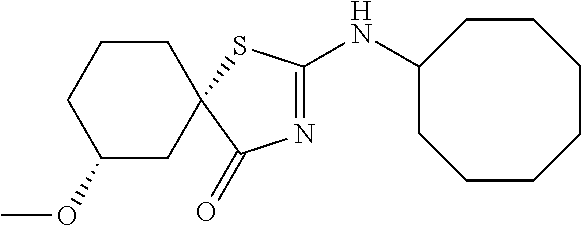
C1(OC)CC2(CCC1)C(=O)N=C(NC1CCCCCCC1)S2
